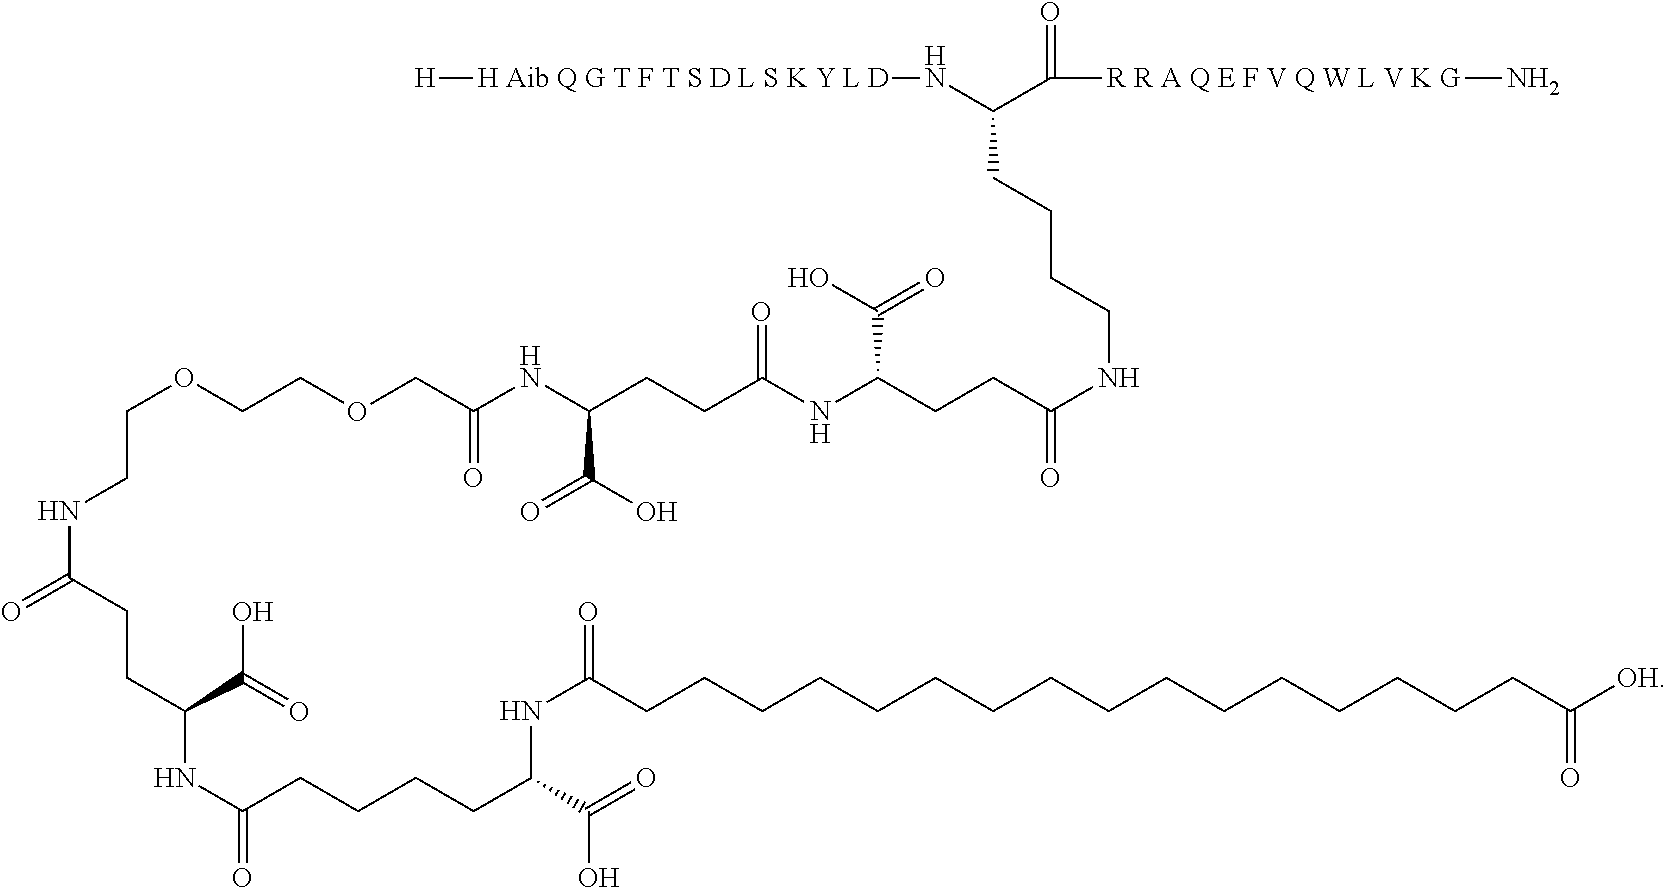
C(CC(C(=O)[R R A Q E F V Q W L V K G]N)N[H Aib Q G T F T S D L S K Y L D][H])CCNC(=O)CCC(NC(CCC(NC(COCCOCCNC(=O)CCC(C(=O)O)NC(=O)CCCCC(C(=O)O)NC(=O)CCCCCCCCCCCCCCCCC([OH])=O)=O)C(O)=O)=O)C(O)=O
